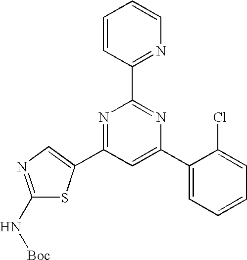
C1=CC(C2=NC(C3=CC=CC=C3Cl)=CC(C3=CN=C(N[Boc])S3)=N2)=NC=C1
